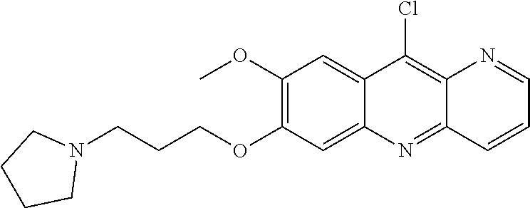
C12=CC(OC)=C(OCCCN3CCCC3)C=C1N=C1C(=C2Cl)N=CC=C1
